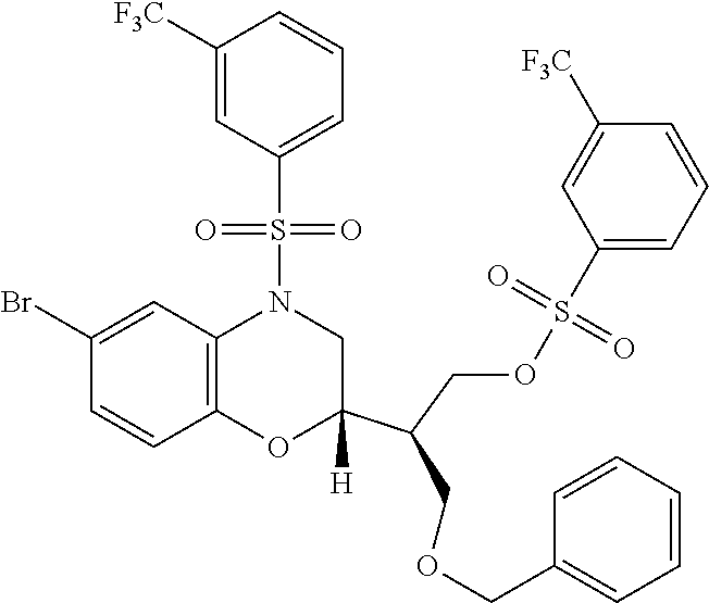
C1C(C(COCC2=CC=CC=C2)COS(C2=CC=CC([F3C])=C2)(=O)=O)([H])OC2=C(C=C(Br)C=C2)N1S(C1=CC=CC([F3C])=C1)(=O)=O
